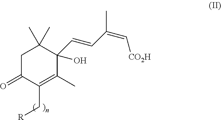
C1C(=O)C(C[R])=C(C)C(C=CC(=C[CO2H])C)(O)C1(C)C
